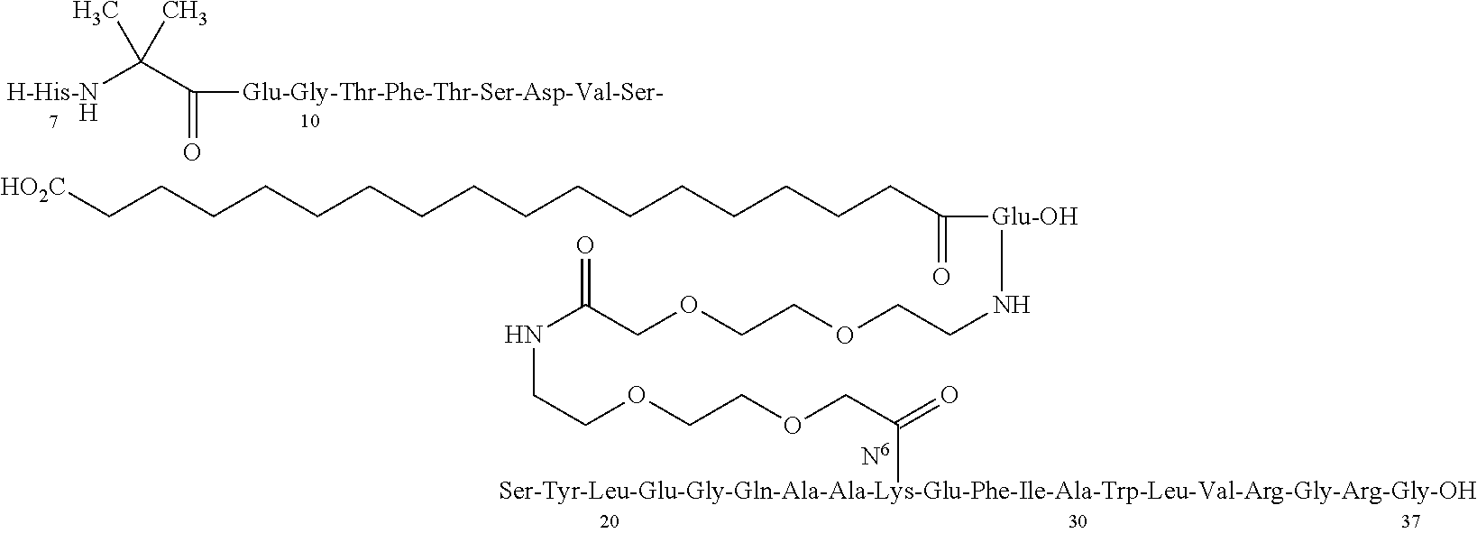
C(CCCCCCCCCCCCCCC([Glu-OH]NCCOCCOCC(NCCOCCOCC(=O)[Ser-Tyr-Leu-Glu-Gly-Gln-Ala-Ala-Lys-Glu-Phe-Ile-Ala-Trp-Leu-Val-Arg-Gly-Arg-Gly-OH])=O)=O)C[HO2C].[H-His-NH]C(C([Glu-Gly-Thr-Phe-Thr-Ser-Asp-Val-Ser-])=O)(C)C
